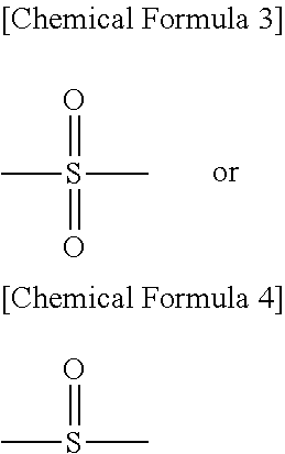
O=S(=O)(C)C.O=S(C)C
